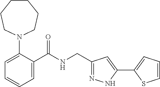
C1=C(N2CCCCCC2)C(C(NCC2=NNC(C3=CC=CS3)=C2)=O)=CC=C1
